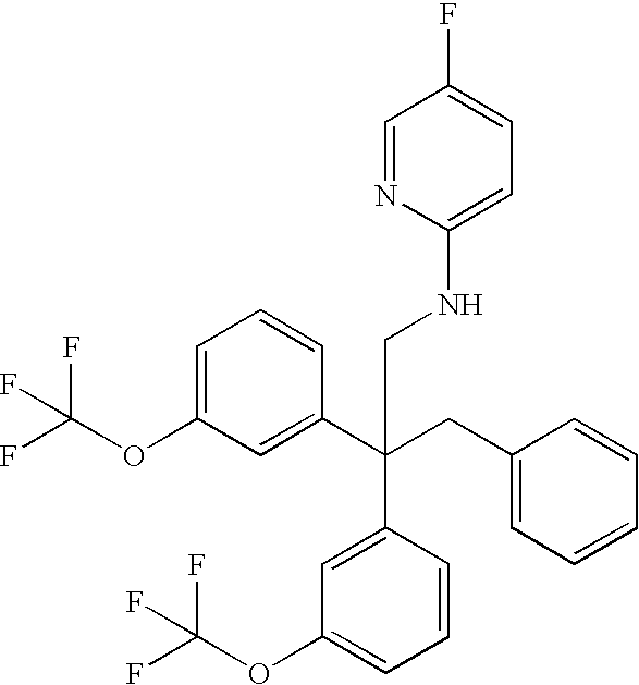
C1=C(OC(F)(F)F)C=C(C(CC2=CC=CC=C2)(C2=CC(OC(F)(F)F)=CC=C2)CNC2=CC=C(F)C=N2)C=C1
